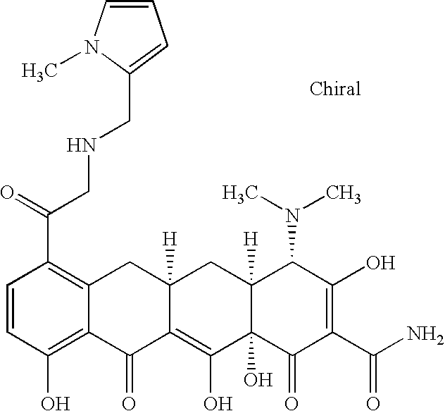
C1=CC(O)=C2C(=C1C(=O)CNCC1=CC=CN1C)CC1([H])C(=C(O)C3(O)C([H])(C1)C(N(C)C)C(O)=C(C(N)=O)C3=O)C2=O
